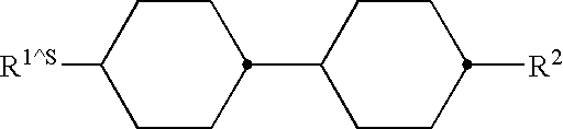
C1CC(C2CCC([R1^S])CC2)CCC1[R2]
